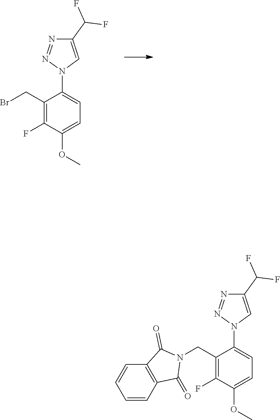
O(C)C1=CC=C(N2C=C(C(F)F)N=N2)C(CBr)=C1F.C1(N2C=C(C(F)F)N=N2)=CC=C(OC)C(F)=C1CN1C(=O)C2=C(C1=O)C=CC=C2
